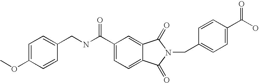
C1=C(OC)C=CC(CNC(C2=CC=C3C(=C2)C(=O)N(CC2=CC=C(C(O)=O)C=C2)C3=O)=O)=C1
